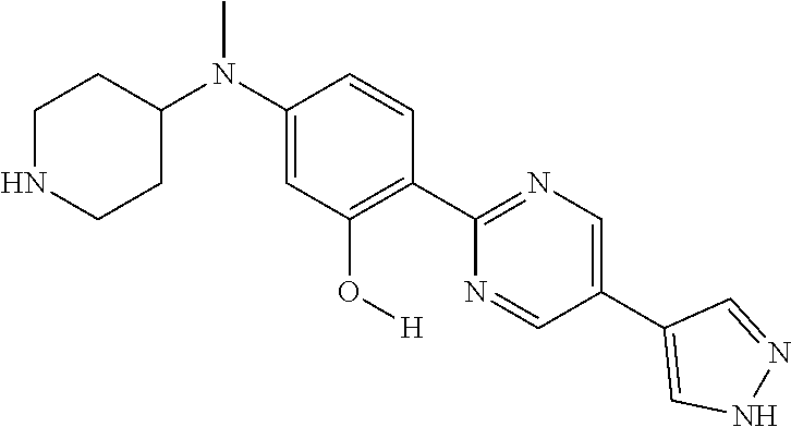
C1NCCC(N(C2=CC(O[H])=C(C3=NC=C(C4=CNN=C4)C=N3)C=C2)C)C1
